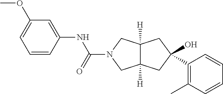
C12([H])C([H])(CC(O)(C3=C(C)C=CC=C3)C1)CN(C(NC1=CC(OC)=CC=C1)=O)C2
